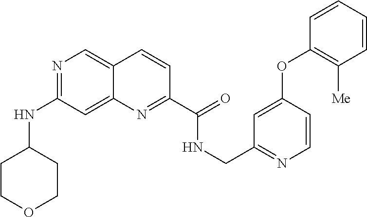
N1=C(NC2CCOCC2)C=C2C(=C1)C=CC(C(=O)NCC1=NC=CC(OC3=C([Me])C=CC=C3)=C1)=N2
